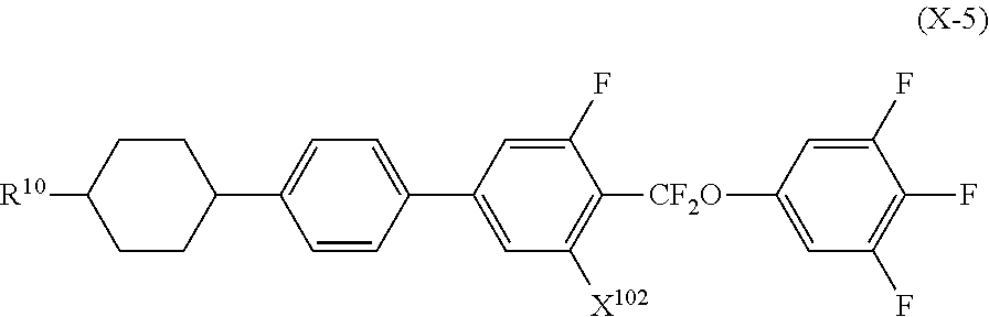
C1(F)=CC([CF2O]C2=C([X102])C=C(C3=CC=C(C4CCC([R10])CC4)C=C3)C=C2F)=CC(F)=C1F
